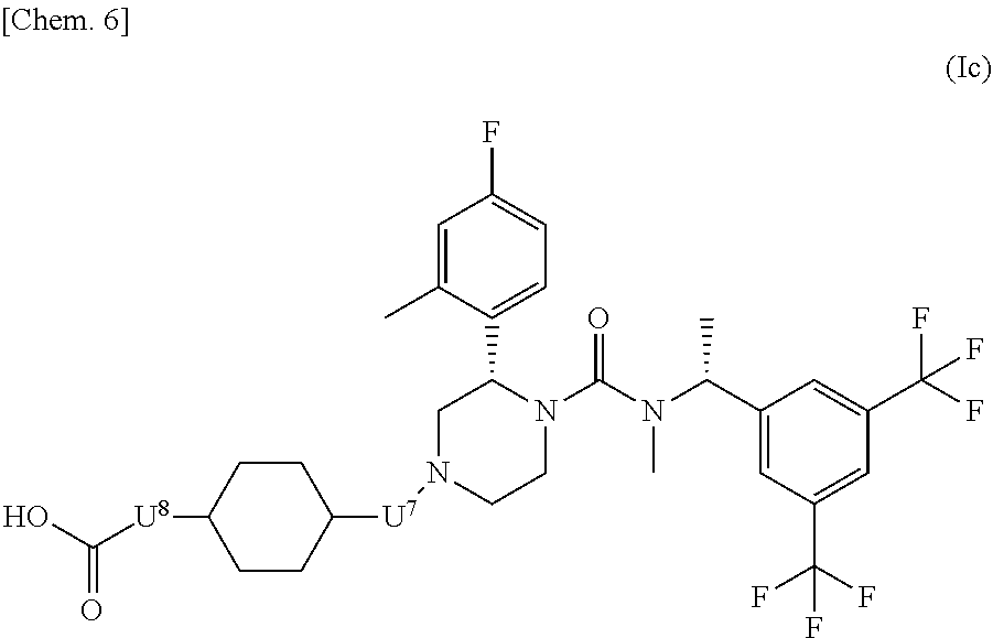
C1=C(C)C(C2CN([U7]C3CCC([U8]C(O)=O)CC3)CCN2C(N(C(C2=CC(C(F)(F)F)=CC(C(F)(F)F)=C2)C)C)=O)=CC=C1F
